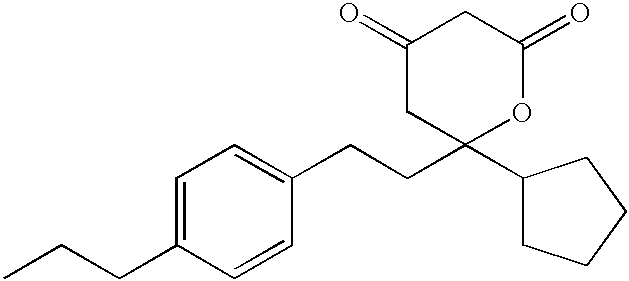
C(C1=CC=C(CCC2(C3CCCC3)OC(=O)CC(=O)C2)C=C1)CC
